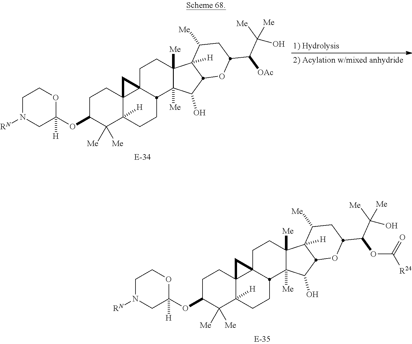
C1C(OC2([H])OCCN([RN])C2)C([Me])([Me])C2([H])C3(C1)C1(CCC4([Me])C([Me])(C(O)C5C4([H])C([Me])CC(C(OC(=O)[R24])C([Me])(O)[Me])O5)C1CC2)C3.C1C(OC2([H])OCCN([RN])C2)C([Me])([Me])C2([H])C3(C1)C1(CCC4([Me])C([Me])(C(O)C5C4([H])C([Me])CC(C([OAc])C([Me])(O)[Me])O5)C1CC2)C3
